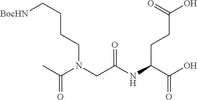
C(CCCN(CC(=O)NC(CCC(=O)O)C(=O)O)C(C)=O)[BocHN]
